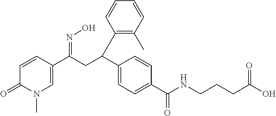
C1=CC(C(C2=CC=C(C(NCCCC(O)=O)=O)C=C2)CC(C2=CN(C)C(=O)C=C2)=NO)=C(C)C=C1
